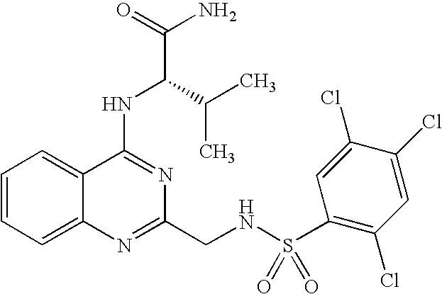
C1=CC=C2C(=C1)C(NC(C(N)=O)C(C)C)=NC(CNS(C1=C(Cl)C=C(Cl)C(Cl)=C1)(=O)=O)=N2
